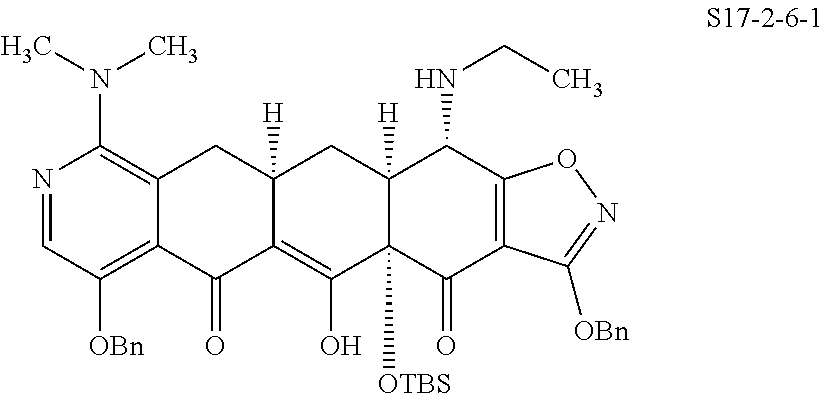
C12=C(N(C)C)N=CC([OBn])=C1C(=O)C1=C(O)C3([OTBS])C([H])(CC1([H])C2)C(NCC)C1=C(C3=O)C([OBn])=NO1
